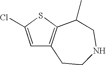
C1=C(Cl)SC2=C1CCNCC2C
